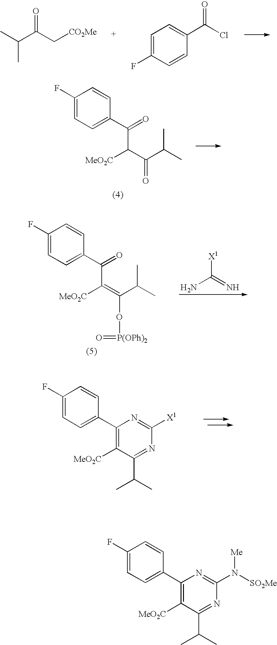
C1(C2=CC=C(F)C=C2)=C([MeO2C])C(C(C)C)=NC([X1])=N1.O=C(C[CO2Me])C(C)C.C1=CC(F)=CC=C1C(Cl)=O.C(C(C(=O)C(C)C)[MeO2C])(C1=CC=C(F)C=C1)=O.[X1]C(=N)N.C(C(=C(O[P(OPh)2]=O)C(C)C)[MeO2C])(C1=CC=C(F)C=C1)=O.C1(C2=CC=C(F)C=C2)=C([MeO2C])C(C(C)C)=NC(N([SO2Me])[Me])=N1
